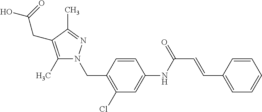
N(C1=CC(Cl)=C(CN2C(C)=C(CC(=O)O)C(C)=N2)C=C1)C(C=CC1=CC=CC=C1)=O
